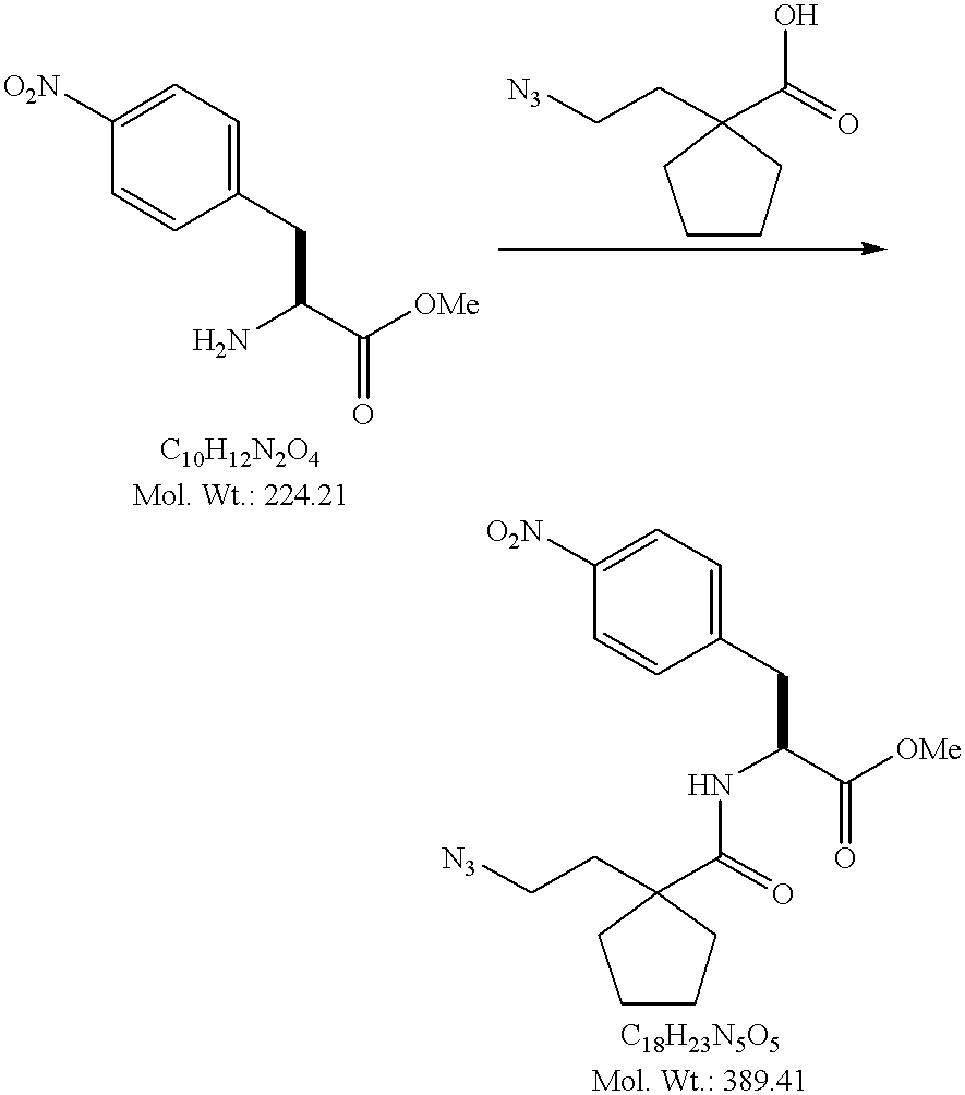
NC(CC1=CC=C([O2N])C=C1)C(=O)[OMe].C(CC1(C(=O)NC(CC2=CC=C([O2N])C=C2)C(=O)[OMe])CCCC1)[N3].C(CC1(C(=O)O)CCCC1)[N3]
